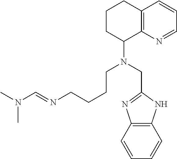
C1=CC2=C(N=C1)C(N(CCCCN=CN(C)C)CC1=NC3=C(N1)C=CC=C3)CCC2
